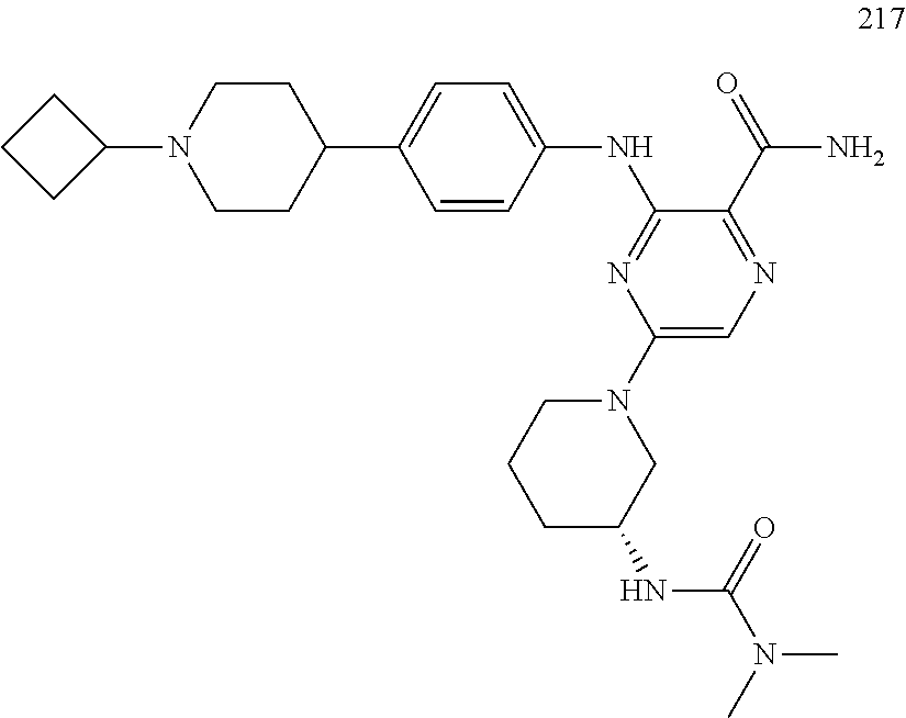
C1N(C2CCC2)CCC(C2=CC=C(NC3=NC(N4CCCC(NC(N(C)C)=O)C4)=CN=C3C(=O)N)C=C2)C1
